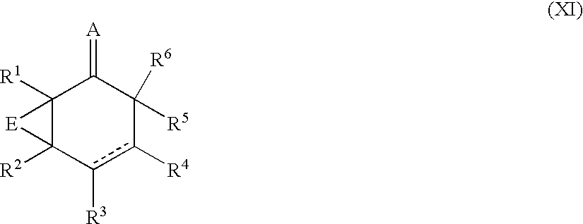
C12([R1])C([R2])(c([R3])c([R4])C([R5])([R6])C1=[A])[E]2
